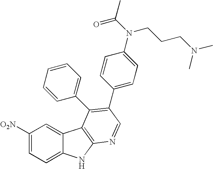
C1([O2N])=CC=C2C(=C1)C1=C(N2)N=CC(C2=CC=C(N(CCCN(C)C)C(=O)C)C=C2)=C1C1=CC=CC=C1
